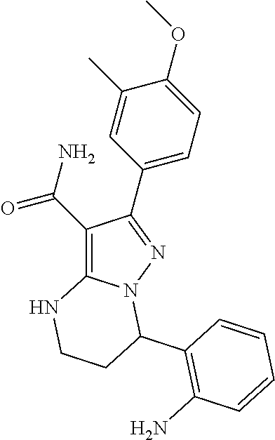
C1(C(N)=O)=C2N(N=C1C1=CC=C(OC)C(C)=C1)C(C1=C(N)C=CC=C1)CCN2
